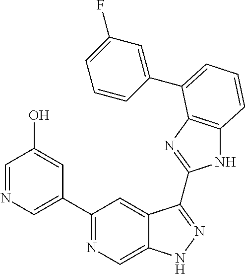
C1(C2=NC=C3C(=C2)C(C2=NC4=C(N2)C=CC=C4C2=CC(F)=CC=C2)=NN3)=CN=CC(O)=C1
